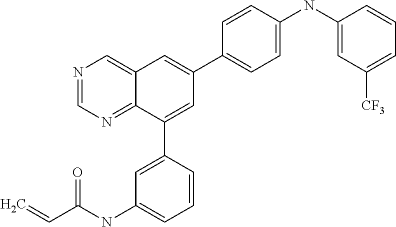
C1=NC=C2C(=N1)C(C1=CC(NC(=O)C=C)=CC=C1)=CC(C1=CC=C(NC3=CC([CF3])=CC=C3)C=C1)=C2
